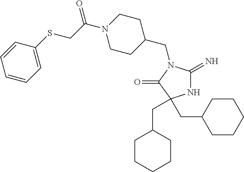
N1C(=N)N(CC2CCN(C(=O)CSC3=CC=CC=C3)CC2)C(=O)C1(CC1CCCCC1)CC1CCCCC1
